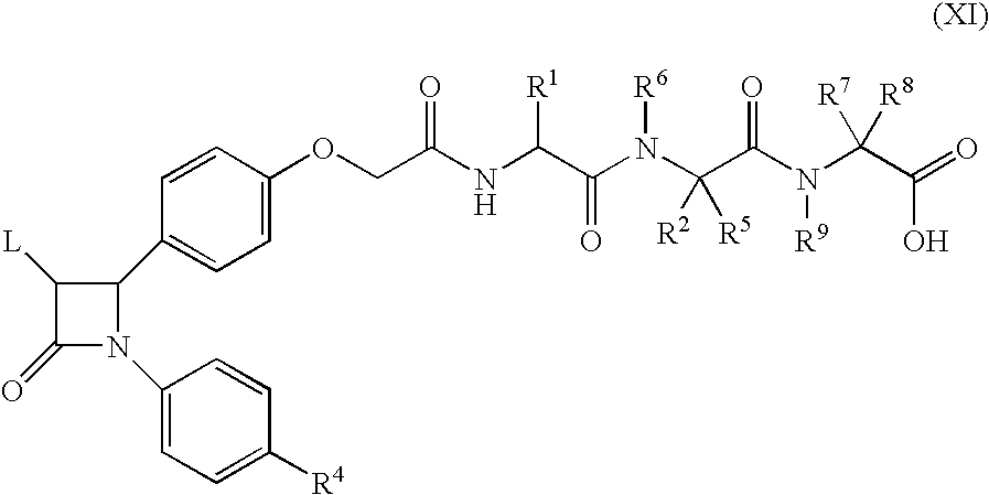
C1(=O)N(C2=CC=C([R4])C=C2)C(C2=CC=C(OCC(NC(C(N(C(C(N(C(C(=O)O)([R7])[R8])[R9])=O)([R2])[R5])[R6])=O)[R1])=O)C=C2)C1[L]
